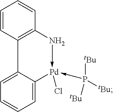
C1=CC2=C(C=C1)N->[Pd](Cl)(-P([tBu])([tBu])[tBu])C1=CC=CC=C21
